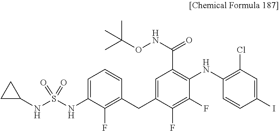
C1=C(NS(NC2CC2)(=O)=O)C(F)=C(CC2=CC(C(NOC(C)(C)C)=O)=C(NC3=C(Cl)C=C(I)C=C3)C(F)=C2F)C=C1
